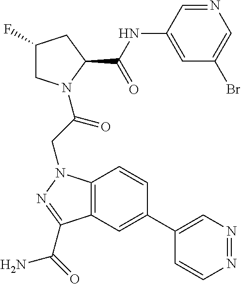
C12=C(C=C(C3=CN=NC=C3)C=C1)C(C(=O)N)=NN2CC(N1CC(F)CC1C(NC1=CC(Br)=CN=C1)=O)=O
